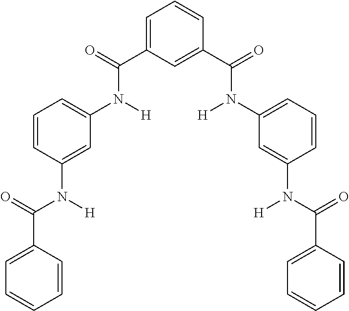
C1=C(C(=O)N([H])C2=CC=CC(N([H])C(=O)C3=CC=CC=C3)=C2)C=C(C(=O)N([H])C2=CC=CC(N([H])C(=O)C3=CC=CC=C3)=C2)C=C1
